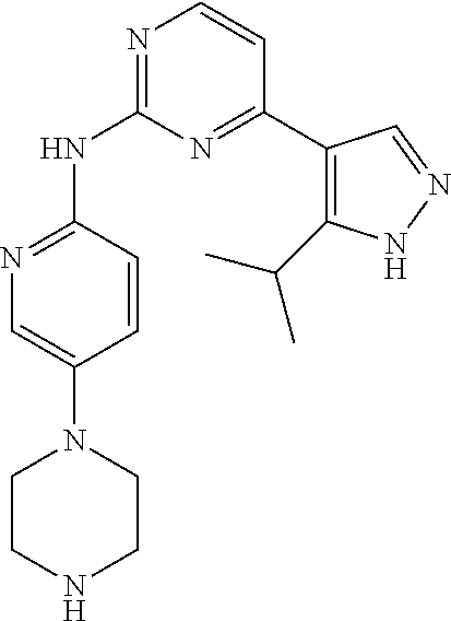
C1=CC(NC2=NC=CC(C3=C(C(C)C)NN=C3)=N2)=NC=C1N1CCNCC1
